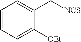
C1=C([OEt])C(C[NCS])=CC=C1
